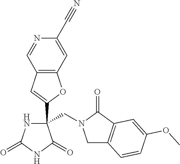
C(C1(C2=CC3=C(O2)C=C(C#N)N=C3)NC(=O)NC1=O)N1CC2=C(C1=O)C=C(OC)C=C2
